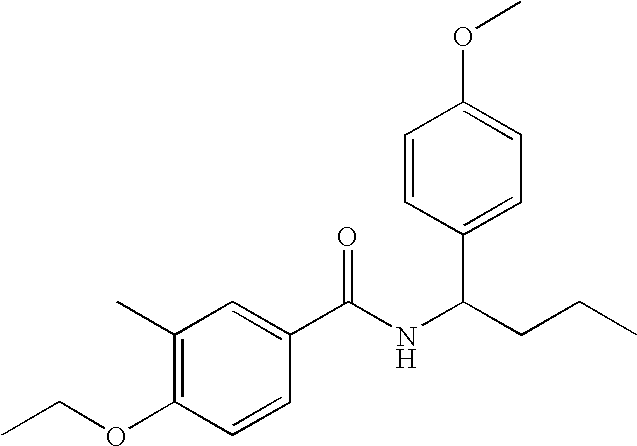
CCCC(NC(=O)C1=CC(C)=C(OCC)C=C1)C1=CC=C(OC)C=C1
